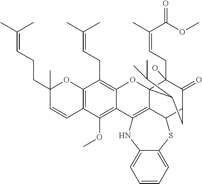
C12=C(C=CC(CCC=C(C)C)(C)O1)C(OC)=C1C(=C2CC=C(C)C)OC23C(CC=C(C)C(OC)=O)(O)C(=O)C(CC2C(C)C)C2SC4=CC=CC=C4NC1=C32
